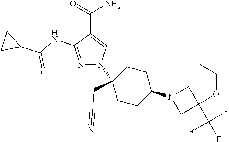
N1=C(NC(C2CC2)=O)C(C(=O)N)=CN1C1(CC#N)CCC(N2CC(OCC)(C(F)(F)F)C2)CC1
